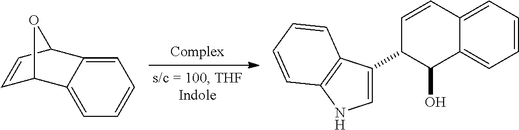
C1=C2C(=CC=C1)C1C=CC2O1.C1=CC=C2C(=C1)C(O)C(C1=CNC3=C1C=CC=C3)C=C2
